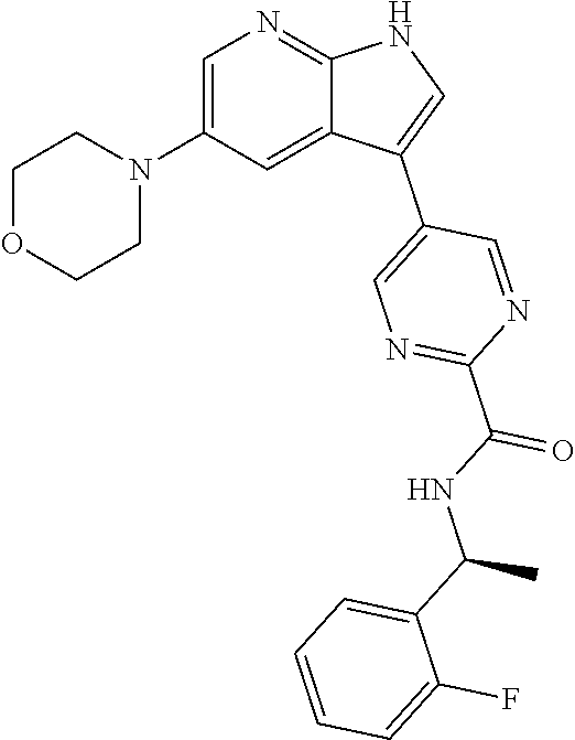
C1=C(N2CCOCC2)C=C2C(=N1)NC=C2C1=CN=C(C(NC(C2=CC=CC=C2F)C)=O)N=C1
